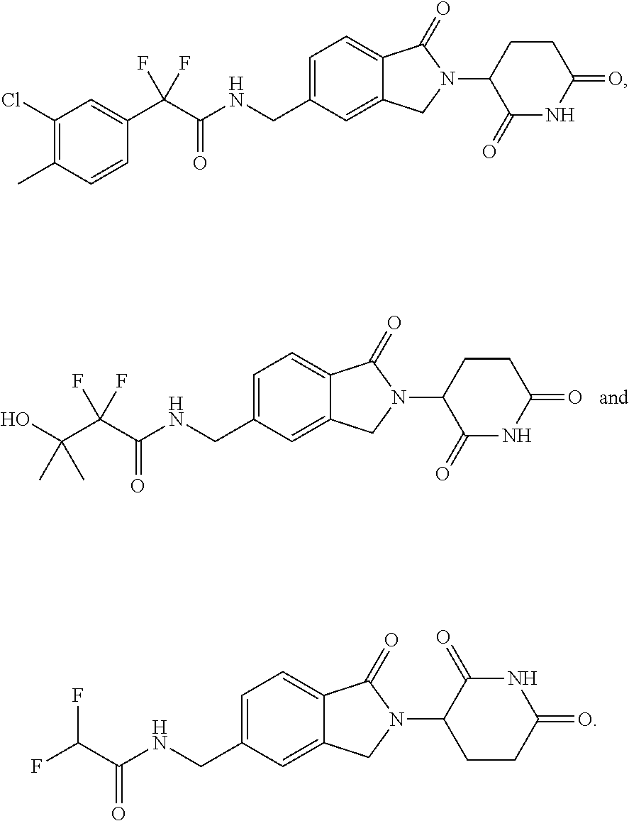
C(C(C(NCC1=CC=C2C(=C1)CN(C1C(=O)NC(=O)CC1)C2=O)=O)(F)F)(C)(O)C.C1(Cl)=C(C)C=CC(C(C(NCC2=CC=C3C(=C2)CN(C2C(=O)NC(=O)CC2)C3=O)=O)(F)F)=C1.FC(C(NCC1=CC=C2C(=C1)CN(C1CCC(=O)NC1=O)C2=O)=O)F
